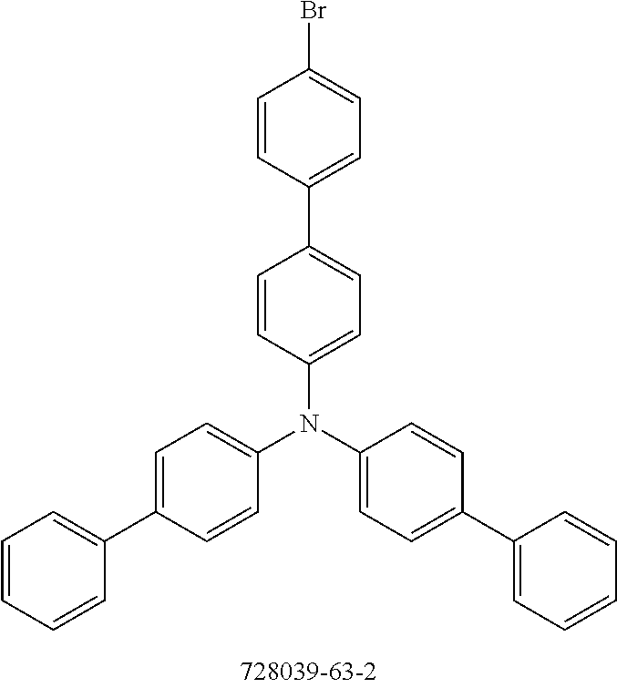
C1=CC(N(C2=CC=C(C3=CC=CC=C3)C=C2)C2=CC=C(C3=CC=CC=C3)C=C2)=CC=C1C1=CC=C(Br)C=C1
